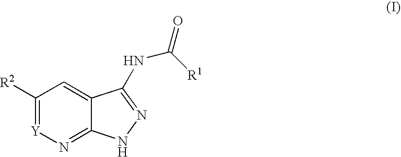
C1([R2])=[Y]N=C2C(=C1)C(NC(=O)[R1])=NN2
